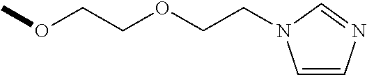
C1=CN=CN1CCOCCOC
